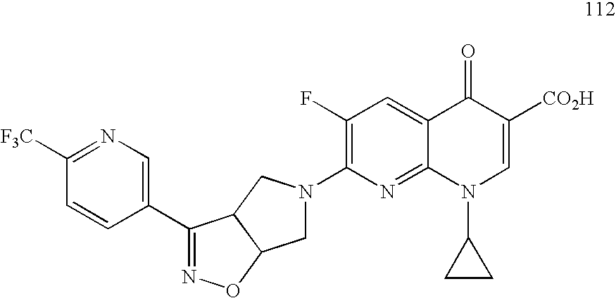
C1N(C2=C(F)C=C3C(=N2)N(C2CC2)C=C([CO2H])C3=O)CC2C1ON=C2C1=CN=C([F3C])C=C1
